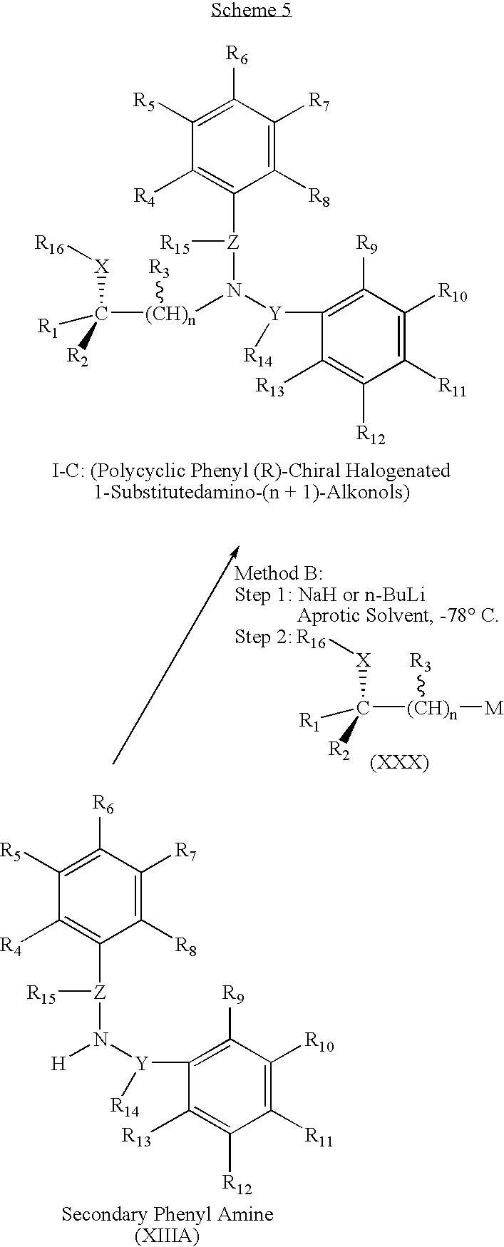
C1([R8])=C([R7])C([R6])=C([R5])C([R4])=C1[Z](N([H])[Y](C1=C([R9])C([R10])=C([R11])C([R12])=C1[R13])[R14])[R15].[(CH)n](C([R1])([R2])[X][R16])([R3])[M].C1([R8])=C([R7])C([R6])=C([R5])C([R4])=C1[Z](N([(CH)n](C([R1])([R2])[X][R16])[R3])[Y](C1=C([R9])C([R10])=C([R11])C([R12])=C1[R13])[R14])[R15]
